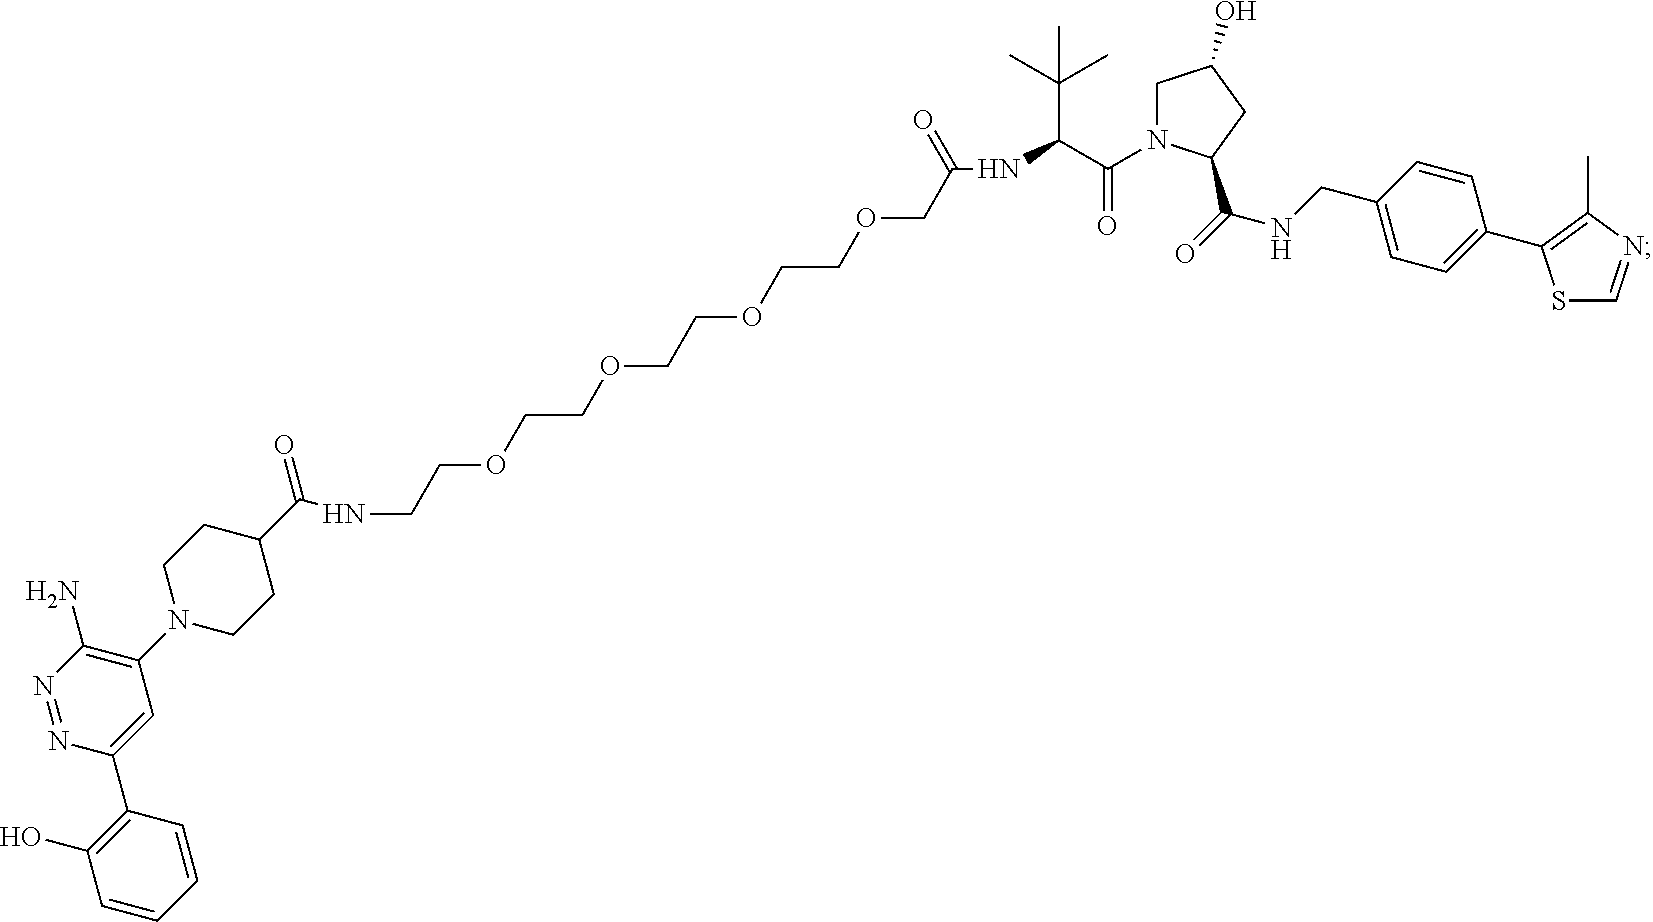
C1(C(NCCOCCOCCOCCOCC(NC(C(N2CC(O)CC2C(=O)NCC2=CC=C(C3=C(C)N=CS3)C=C2)=O)C(C)(C)C)=O)=O)CCN(C2=C(N)N=NC(C3=C(O)C=CC=C3)=C2)CC1
